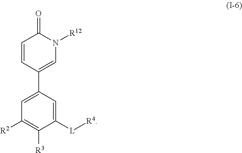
C1=CC(C2=CC([R2])=C([R3])C([L][R4])=C2)=CN([R12])C1=O
